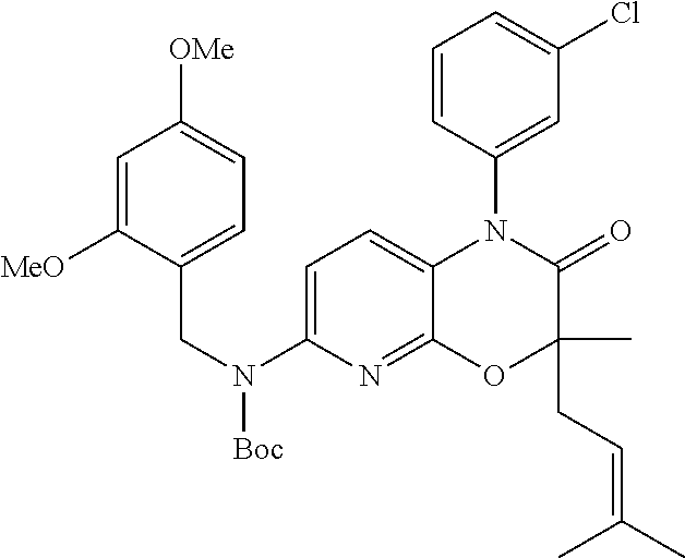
C1=C([MeO])C(CN(C2=CC=C3C(=N2)OC(C)(CC=C(C)C)C(=O)N3C2=CC(Cl)=CC=C2)[Boc])=CC=C1[OMe]
